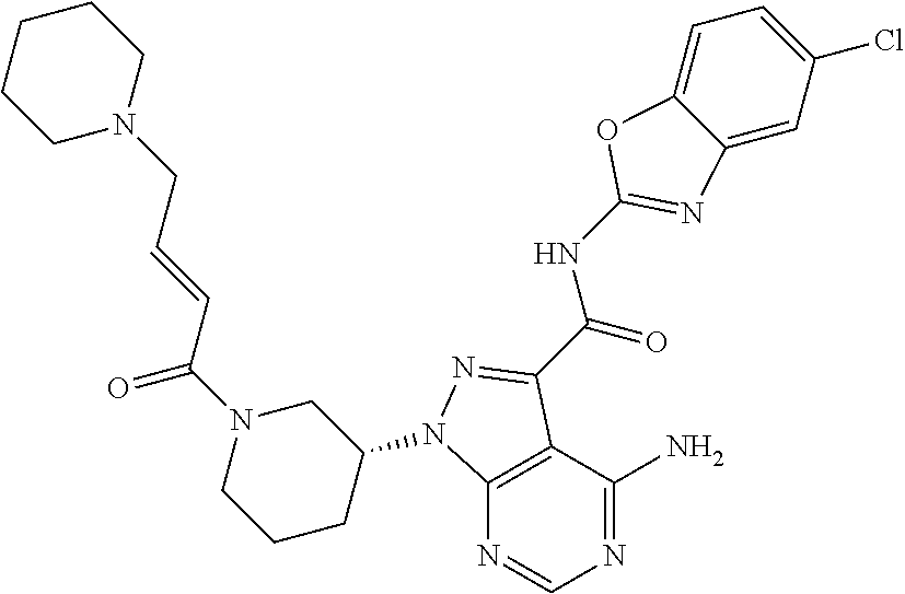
N1=C(N)C2=C(N=C1)N(C1CN(C(C=CCN3CCCCC3)=O)CCC1)N=C2C(=O)NC1=NC2=CC(Cl)=CC=C2O1
